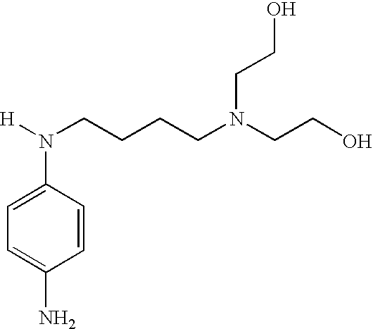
C1=CC(N([H])CCCCN(CCO)CCO)=CC=C1N
